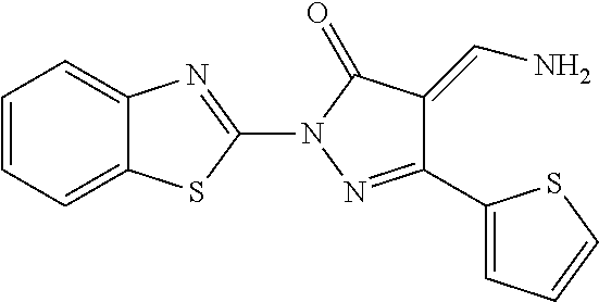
C1=CC=C2C(=C1)N=C(N1N=C(C3=CC=CS3)C(=CN)C1=O)S2
